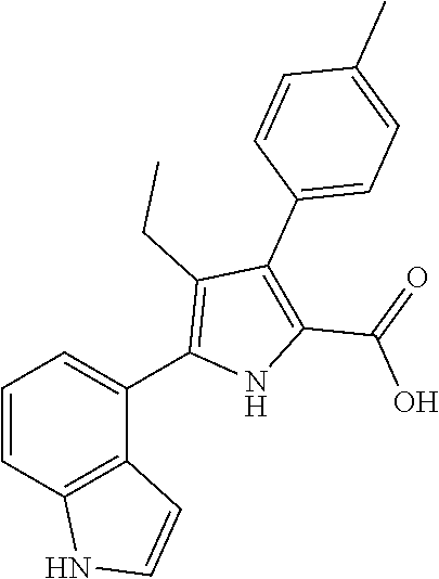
C1=CC2=C(C(C3=C(CC)C(C4=CC=C(C)C=C4)=C(C(=O)O)N3)=C1)C=CN2
